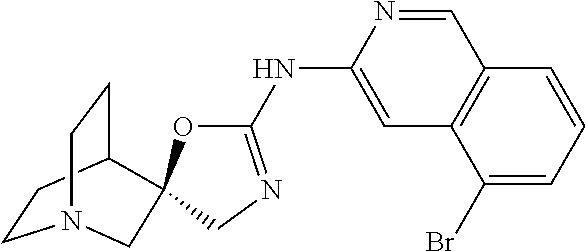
C1CC2CCN1CC21OC(NC2=CC3=C(C=N2)C=CC=C3Br)=NC1
